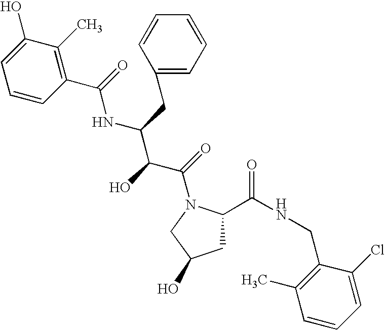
C1C(C(NCC2=C(C)C=CC=C2Cl)=O)N(C(=O)C(C(NC(=O)C2=C(C)C(O)=CC=C2)CC2=CC=CC=C2)O)CC1O
